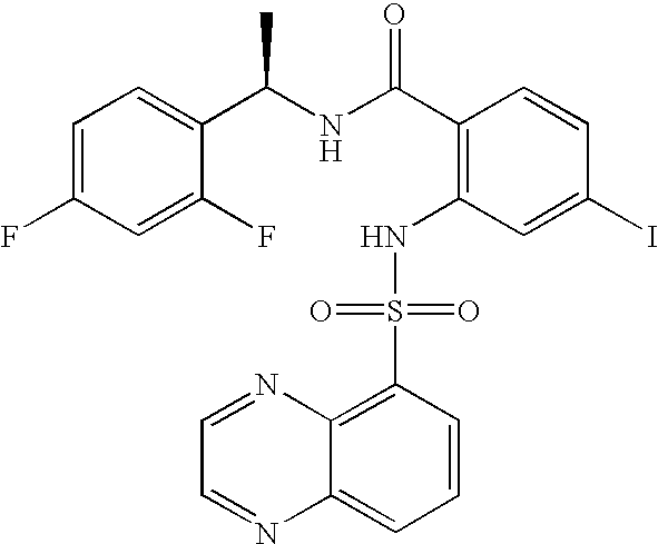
C(NC(C1=C(NS(C2=C3C(=CC=C2)N=CC=N3)(=O)=O)C=C(I)C=C1)=O)(C1=CC=C(F)C=C1F)C
